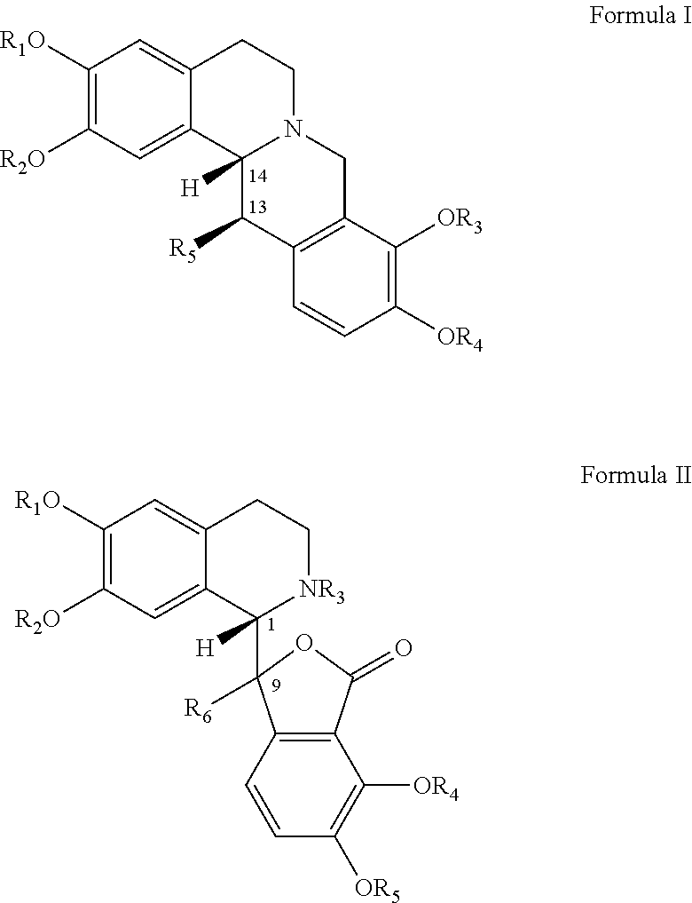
C1([R1O])=C([R2O])C=C2C(=C1)CCN1C2([H])C([R5])C2=C(C1)C([OR3])=C([OR4])C=C2.C1([R1O])=C([R2O])C=C2C(=C1)CC[NR3]C2([H])C1([R6])OC(=O)C2=C1C=CC([OR5])=C2[OR4]
